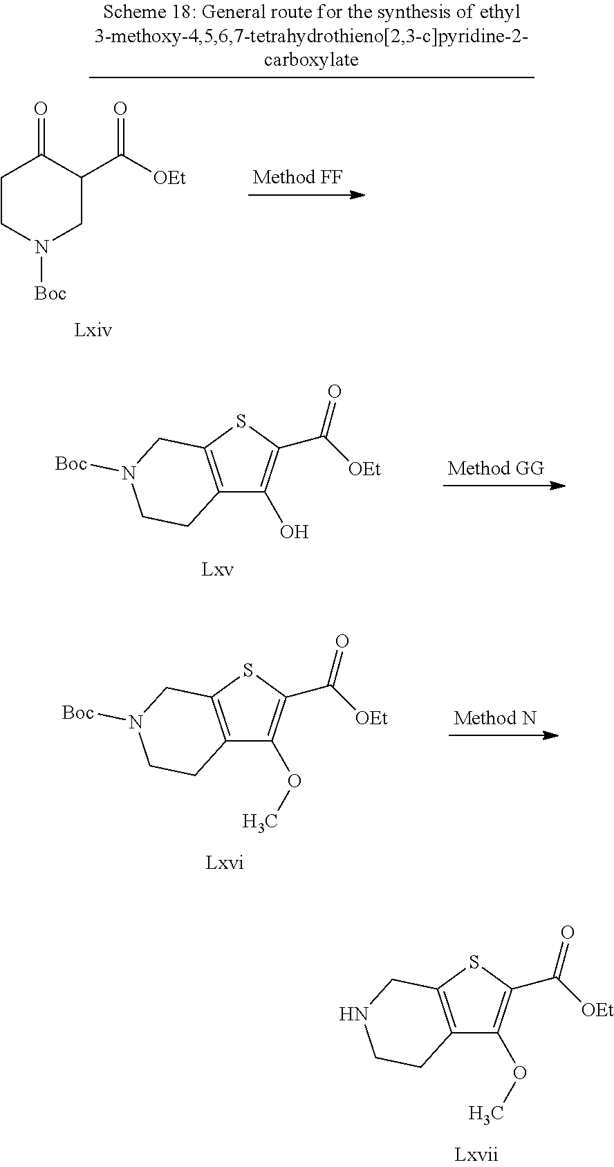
C12=C(SC(C([OEt])=O)=C1OC)CNCC2.C1CN([Boc])CC(C([OEt])=O)C1=O.C12=C(SC(C([OEt])=O)=C1O)CN([Boc])CC2.C12=C(SC(C([OEt])=O)=C1OC)CN([Boc])CC2
